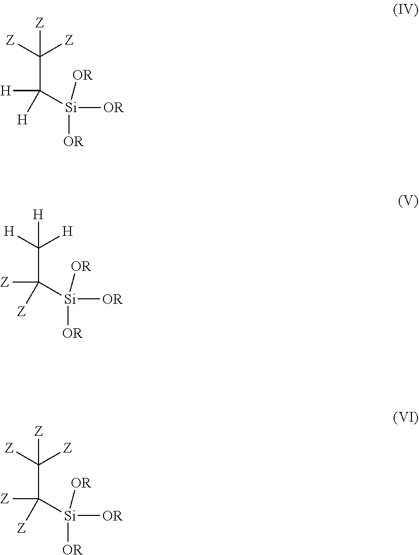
C(C([H])([Si]([OR])([OR])[OR])[H])([Z])([Z])[Z].C(C([Z])([Si]([OR])([OR])[OR])[Z])([H])([H])[H].C(C([Z])([Si]([OR])([OR])[OR])[Z])([Z])([Z])[Z]
